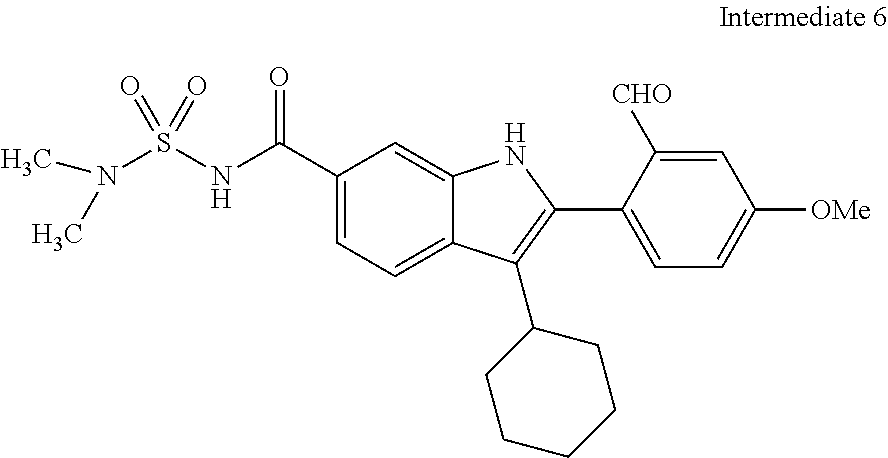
C1(C(=O)NS(N(C)C)(=O)=O)=CC=C2C(=C1)NC(C1=CC=C([OMe])C=C1[CHO])=C2C1CCCCC1
